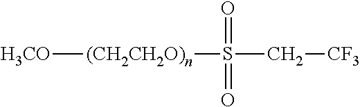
[H3CO][(CH2CH2O)n]S(C[CF3])(=O)=O
